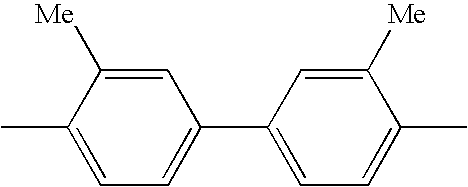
C1=C(C)C([Me])=CC(C2=CC=C(C)C([Me])=C2)=C1
